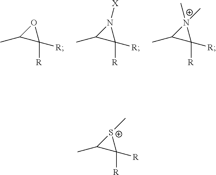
C1(C)C([R])([R])O1.C1(C)C([R])([R])N1[X].C1(C)C([R])([R])[N+]1(C)C.C1(C)C([R])([R])[S+]1C
